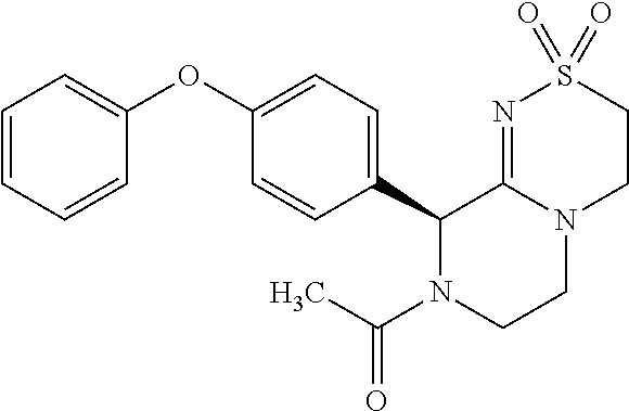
C1(OC2=CC=CC=C2)=CC=C(C2N(C(C)=O)CCN3C2=NS(=O)(=O)CC3)C=C1
